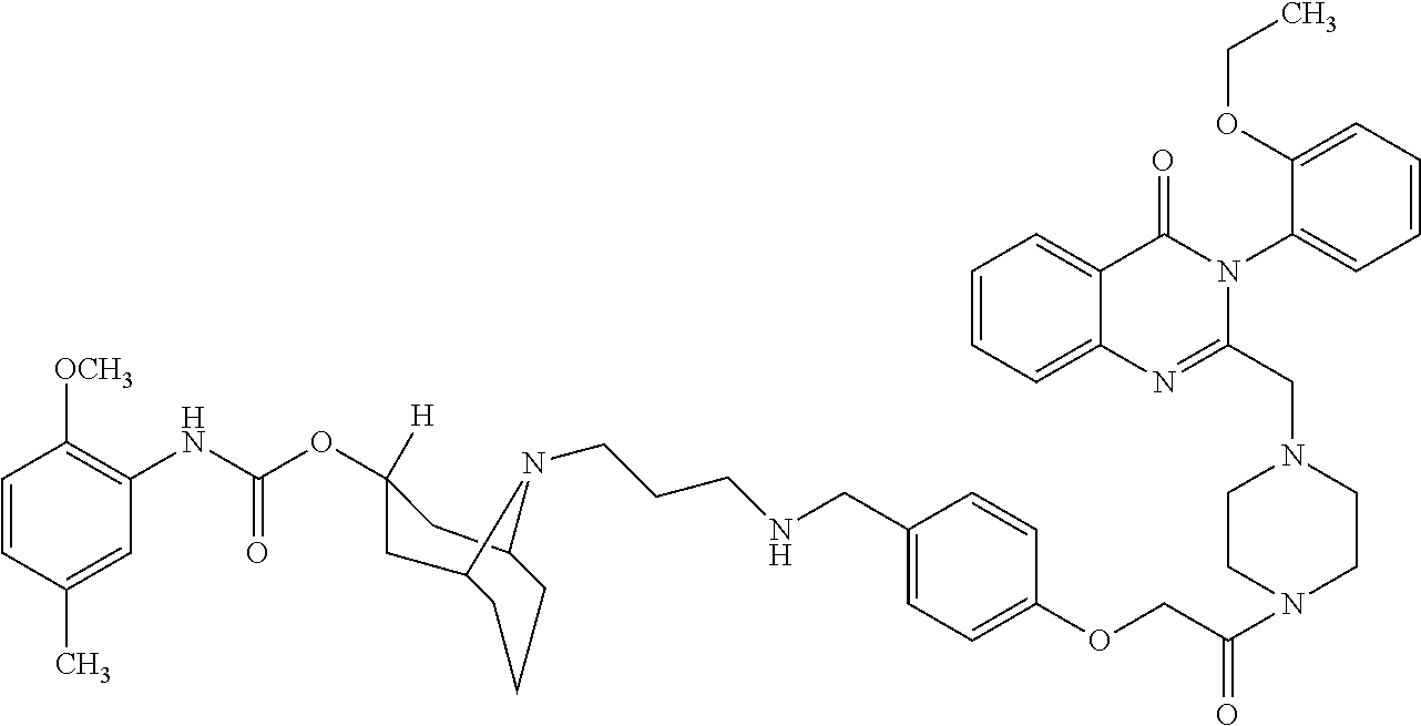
C1=CC(C)=CC(NC(OC2([H])CC3CCCC(C2)N3CCCNCC2=CC=C(OCC(=O)N3CCN(CC4=NC5=CC=CC=C5C(=O)N4C4=CC=CC=C4OCC)CC3)C=C2)=O)=C1[OCH3]
